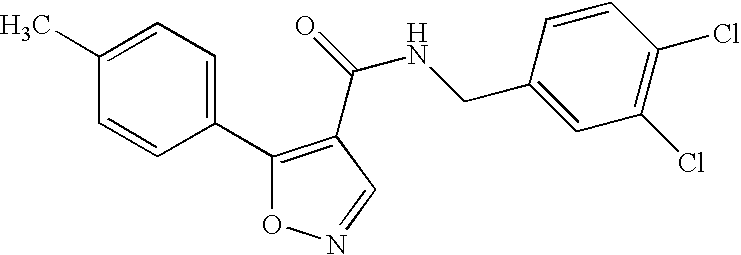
C1(C2=C(C(NCC3=CC(Cl)=C(Cl)C=C3)=O)C=NO2)=CC=C(C)C=C1
